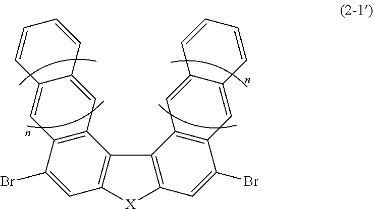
C12=C(C3=C(C(Br)=C1)C=C1C(=C3)C=CC=C1)C1=C(C=C(Br)C3=C1C=C1C(=C3)C=CC=C1)[X]2
